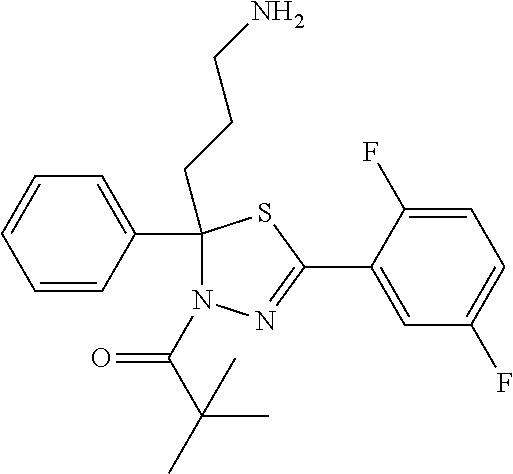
C1(CCCN)(C2=CC=CC=C2)N(C(C(C)(C)C)=O)N=C(C2=CC(F)=CC=C2F)S1
